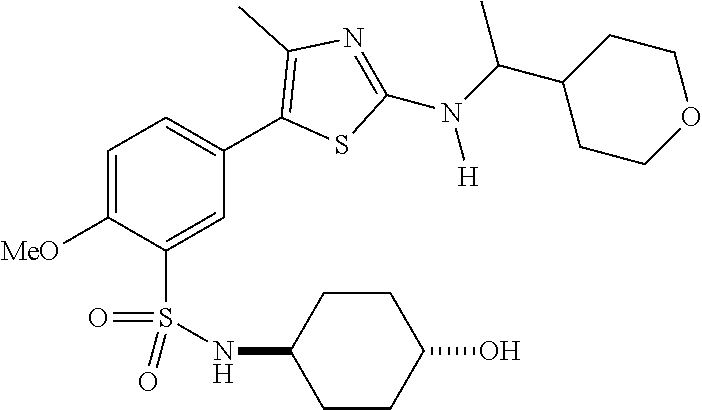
C1=C([MeO])C(S(NC2CCC(O)CC2)(=O)=O)=CC(C2=C(C)N=C(N(C(C3CCOCC3)C)[H])S2)=C1
